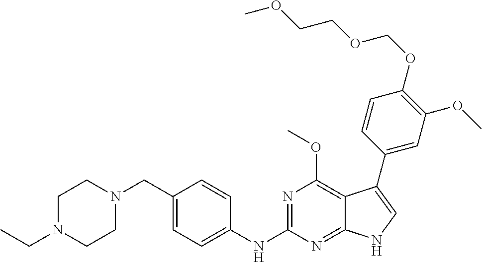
C1N(CC)CCN(CC2=CC=C(NC3=NC(OC)=C4C(=N3)NC=C4C3=CC(OC)=C(OCOCCOC)C=C3)C=C2)C1
